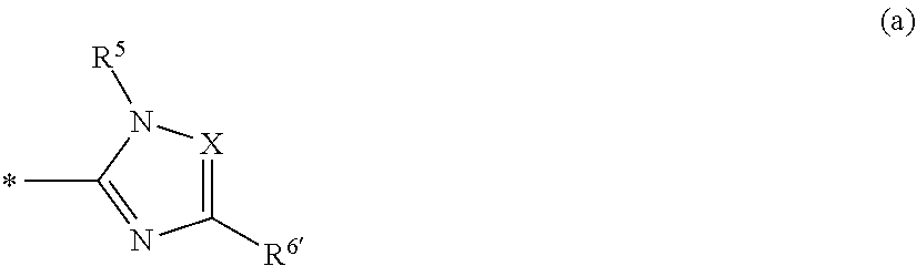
C1([R6])=[X]N([R5])C(C)=N1
